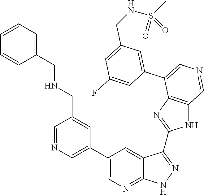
C1=C(C2=CN=CC3=C2N=C(C2=NNC4=NC=C(C5=CN=CC(CNCC6=CC=CC=C6)=C5)C=C42)N3)C=C(F)C=C1CNS(=O)(C)=O
